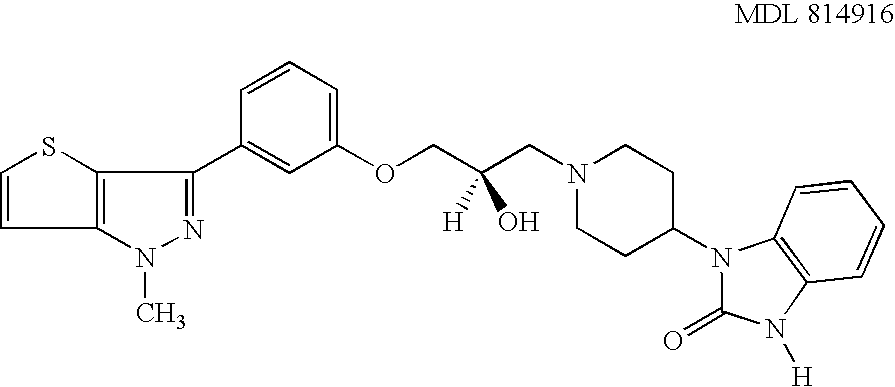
C1=CSC2=C1N(C)N=C2C1=CC(OCC(CN2CCC(N3C(=O)N([H])C4=C3C=CC=C4)CC2)([H])O)=CC=C1
